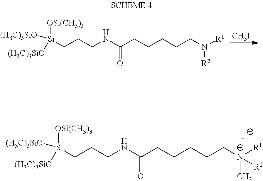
C(CCNC(CCCCC[N+]([R1])([R2])C)=O)[Si]([(H3C)3SiO])([OSi(CH3)3])[(H3C)3SiO].[I-].C(CCNC(CCCCCN([R1])[R2])=O)[Si]([(H3C)3SiO])([OSi(CH3)3])[(H3C)3SiO].[CH3I]
